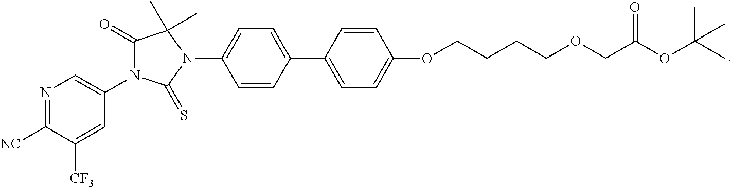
C1(C2=CC=C(OCCCCOCC(OC(C)(C)C)=O)C=C2)=CC=C(N2C(C)(C)C(=O)N(C3=CN=C([NC])C([CF3])=C3)C2=S)C=C1
